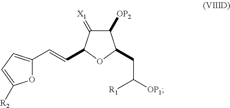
C1([OP2])C(=[X1])C(C=CC2=CC=C([R2])O2)OC1CC([OP1])[R1]
